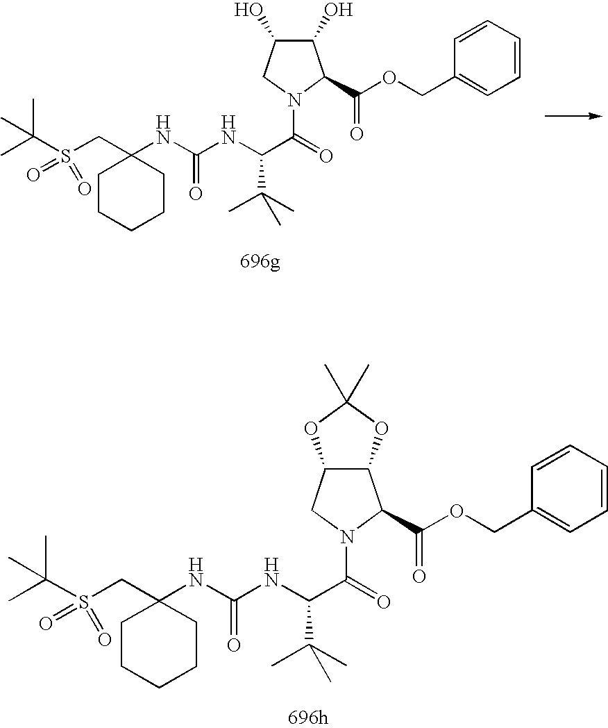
C1=CC=CC=C1COC(=O)C1C2C(CN1C(=O)C(NC(NC1(CS(C(C)(C)C)(=O)=O)CCCCC1)=O)C(C)(C)C)OC(C)(C)O2.C1=CC=CC=C1COC(=O)C1C(O)C(O)CN1C(=O)C(NC(NC1(CS(C(C)(C)C)(=O)=O)CCCCC1)=O)C(C)(C)C
